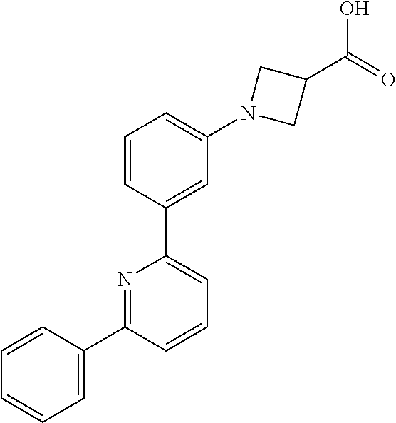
C1(C2=CC(N3CC(C(O)=O)C3)=CC=C2)=CC=CC(C2=CC=CC=C2)=N1
